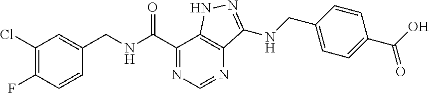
C1(Cl)=C(F)C=CC(C[N H]C(C2=NC=NC3=C2NN=C3[N H]CC2=CC=C(C(O)=O)C=C2)=O)=C1
